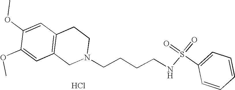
C1=C(OC)C(OC)=CC2=C1CCN(CCCCNS(=O)(=O)C1=CC=CC=C1)C2.Cl
